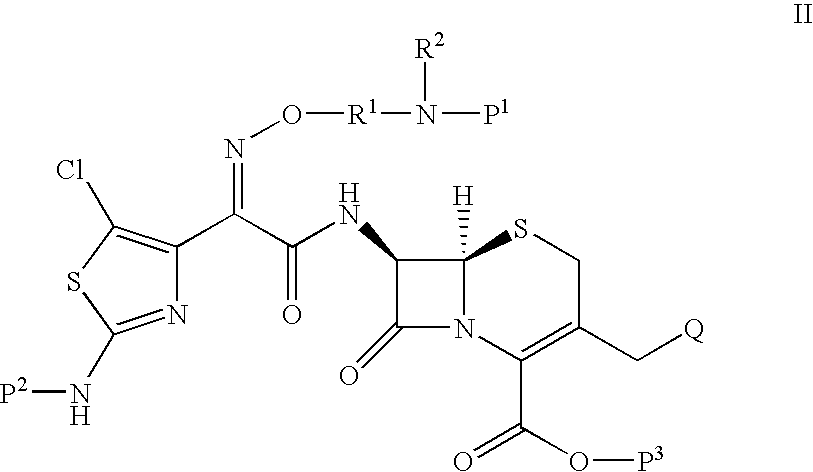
N1=C(N[P2])SC(Cl)=C1C(=NO[R1]N([P1])[R2])C(NC1C(=O)N2C1([H])SCC(C[Q])=C2C(=O)O[P3])=O
